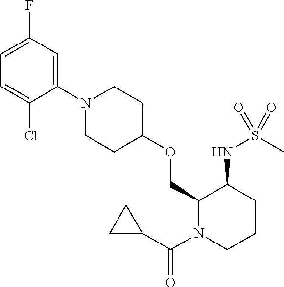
C1(OCC2N(C(=O)C3CC3)CCCC2NS(=O)(C)=O)CCN(C2=CC(F)=CC=C2Cl)CC1
